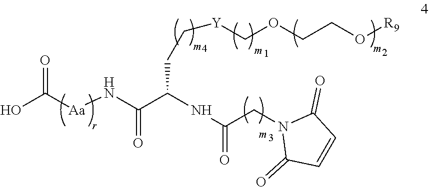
OC([Aa]NC(C(NC(=O)CN1C(=O)C=CC1=O)CC[Y]COCCO[R9])=O)=O
